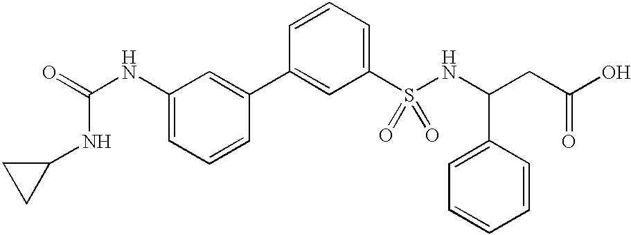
C1(NC(=O)NC2CC2)=CC=CC(C2=CC(S(NC(CC(O)=O)C3=CC=CC=C3)(=O)=O)=CC=C2)=C1
